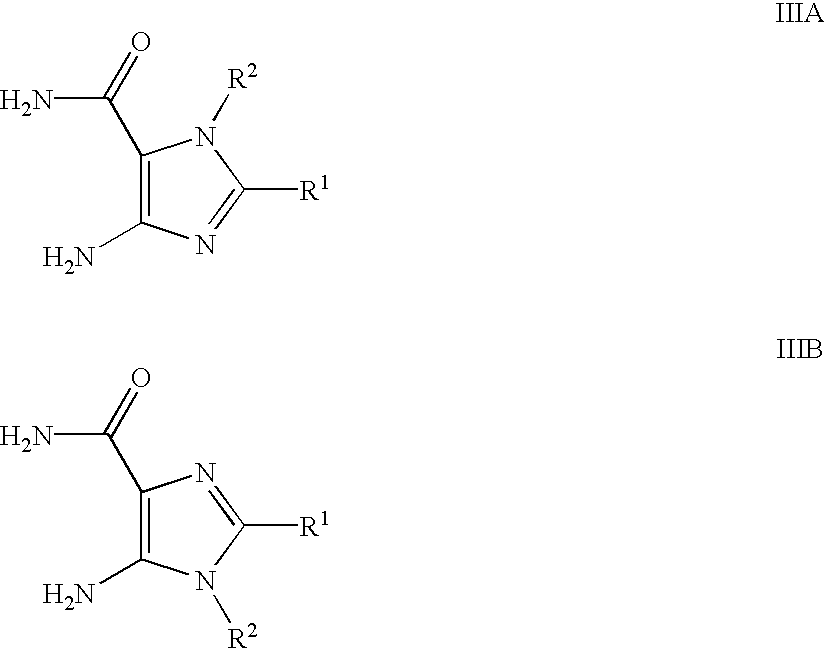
C1(C(N)=O)=C(N)N=C([R1])N1[R2].C1(C(N)=O)=C(N)N([R2])C([R1])=N1
